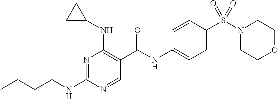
C(NC1=NC(NC2CC2)=C(C(NC2=CC=C(S(N3CCOCC3)(=O)=O)C=C2)=O)C=N1)CCC
